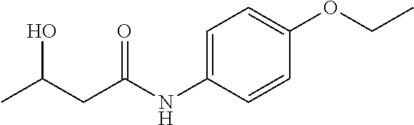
CC(O)CC(=O)NC1=CC=C(OCC)C=C1
